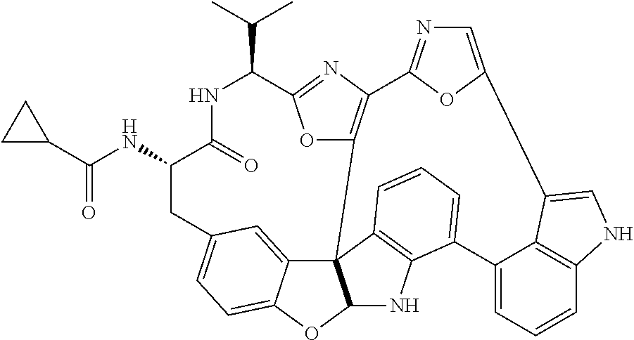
C(=O)(NC1C(=O)NC(C(C)C)C2=NC3=C(O2)C24C5=CC(=CC=C5OC2NC2=C4C=CC=C2C2=CC=CC4=C2C(=CN4)C2=CN=C3O2)C1)C1CC1
